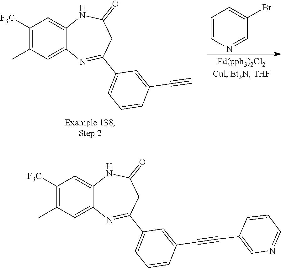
C1=CN=CC(Br)=C1.C1([F3C])=C(C)C=C2C(=C1)NC(=O)CC(C1=CC=CC(C#C)=C1)=N2.C1([F3C])=C(C)C=C2C(=C1)NC(=O)CC(C1=CC=CC(C#CC3=CN=CC=C3)=C1)=N2
